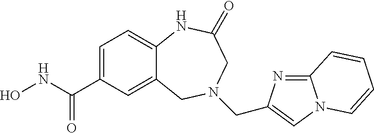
C12=CC(C(NO)=O)=CC=C1NC(=O)CN(CC1=CN3C(=N1)C=CC=C3)C2
